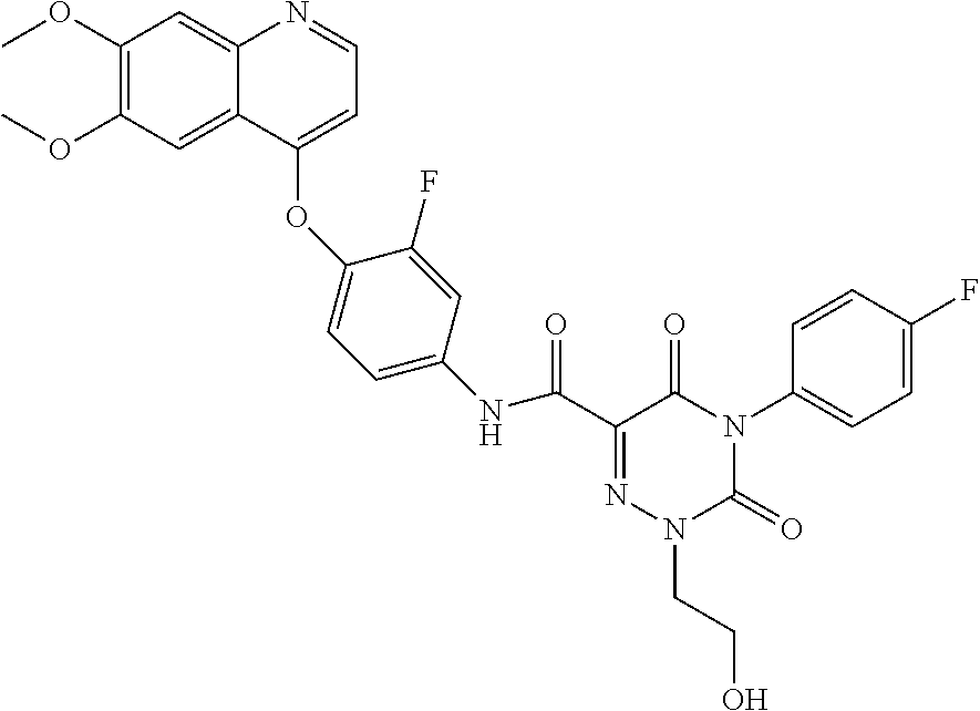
N1=C(C(NC2=CC=C(OC3=CC=NC4=CC(OC)=C(OC)C=C43)C(F)=C2)=O)C(=O)N(C2=CC=C(F)C=C2)C(=O)N1CCO
